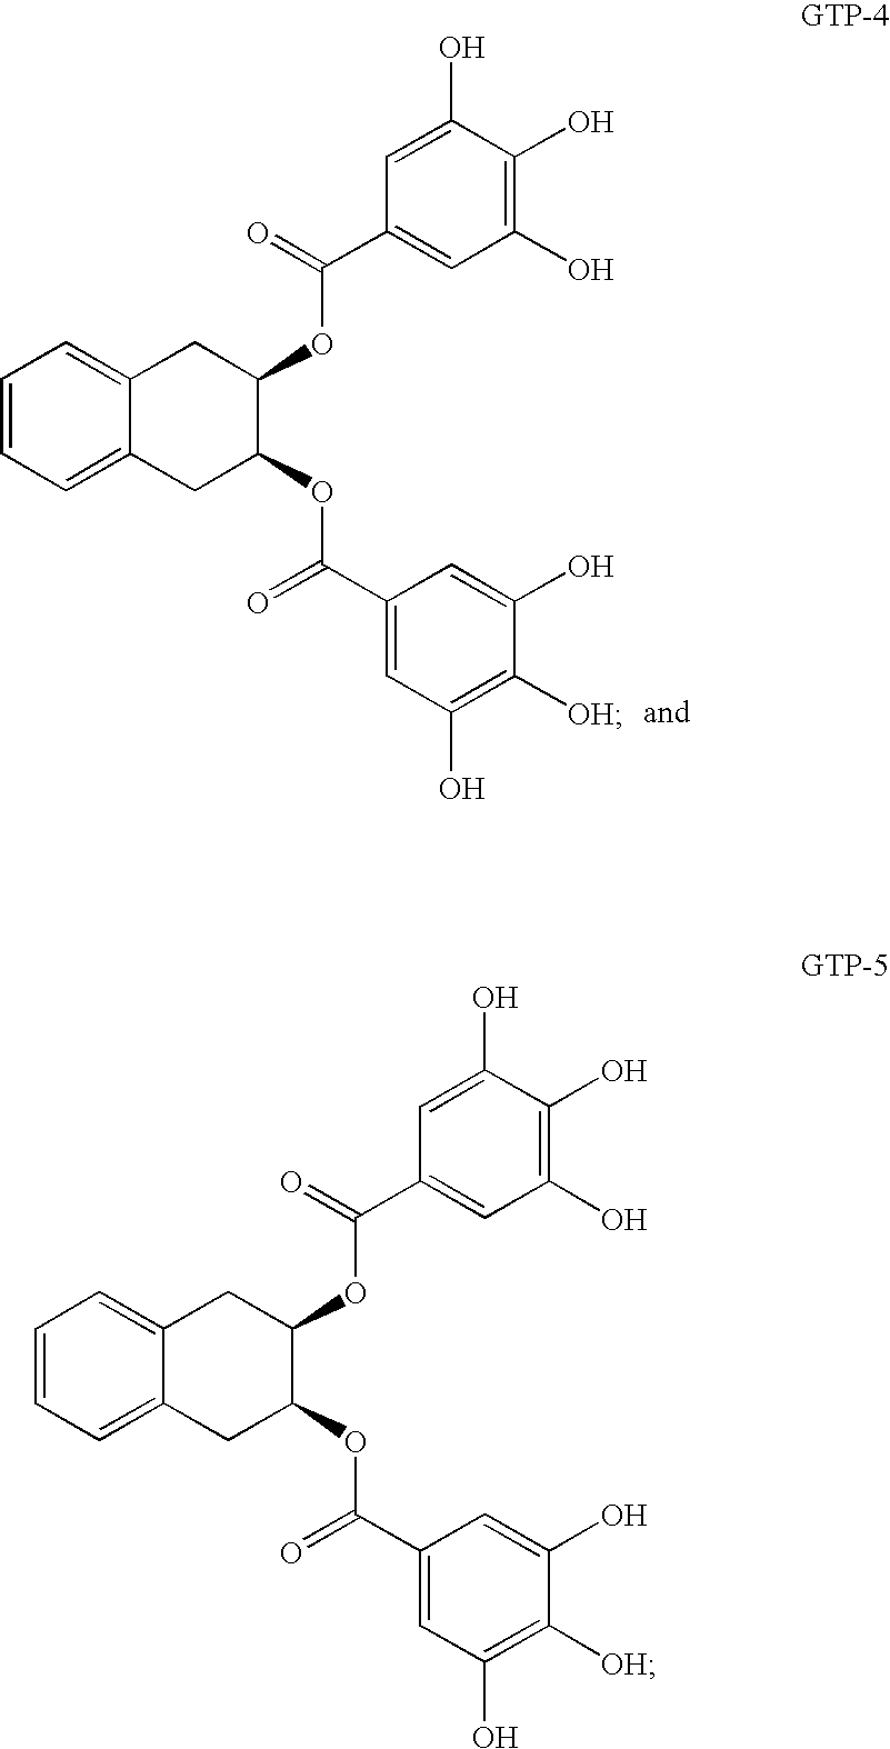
C1=C(O)C(O)=C(O)C=C1C(=O)OC1CC2=CC=CC=C2CC1OC(C1=CC(O)=C([OH])C(O)=C1)=O.C1=C(O)C(O)=C(O)C=C1C(OC1CC2=CC=CC=C2CC1OC(=O)C1=CC(O)=C([OH])C(O)=C1)=O
